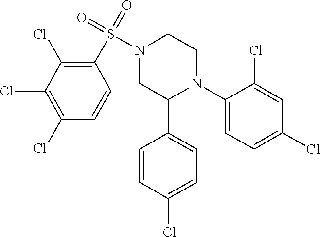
C1(N2CCN(S(=O)(=O)C3=C(Cl)C(Cl)=C(Cl)C=C3)CC2C2=CC=C(Cl)C=C2)=CC=C(Cl)C=C1Cl
